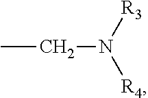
CCN([R4])[R3]
